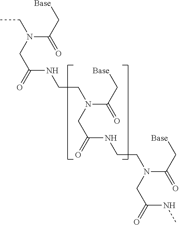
C(N(CC(NCCN(CC(NCCN(CC(NC)=O)C(=O)C[Base])=O)C(C[Base])=O)=O)CC)(=O)C[Base]
